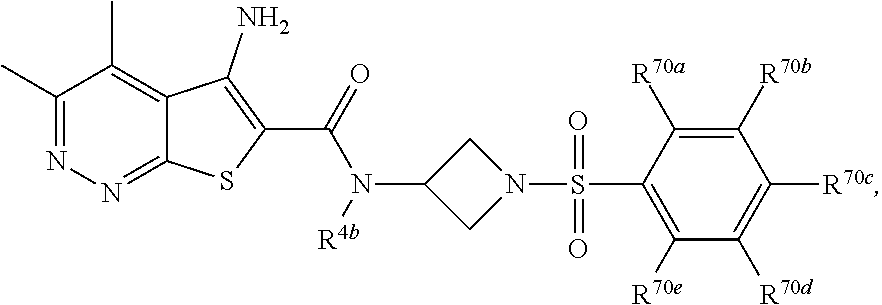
C1(C)=NN=C2C(=C1C)C(N)=C(C(=O)N(C1CN(S(C3=C([R70e])C([R70d])=C([R70c])C([R70b])=C3[R70a])(=O)=O)C1)[R4b])S2
